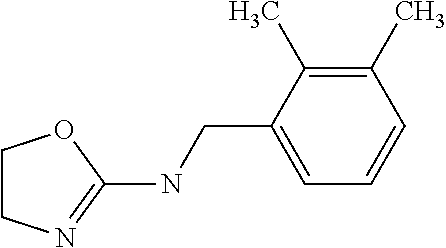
C1CN=C(NCC2=CC=CC(C)=C2C)O1
